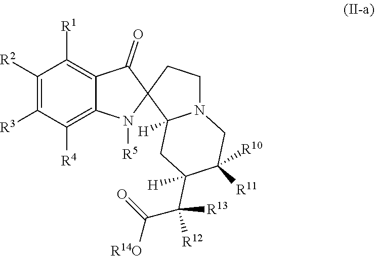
C1([R2])=C([R3])C([R4])=C2C(=C1[R1])C(=O)C1(N2[R5])C2([H])N(CC1)CC([R10])([R11])C(C([R13])([R12])C([R14O])=O)([H])C2
